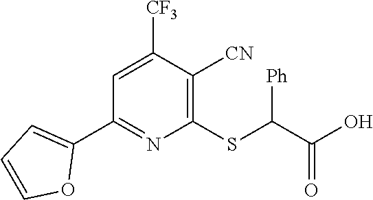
C1(C2=NC(SC(C(O)=O)[Ph])=C([CN])C([CF3])=C2)=CC=CO1
